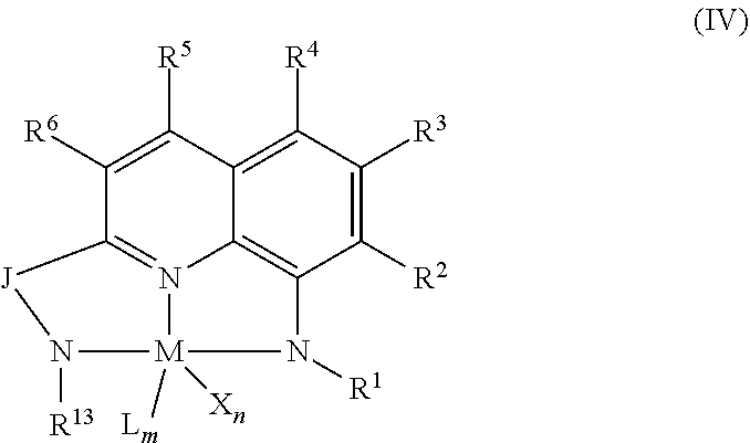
C1([R2])=C([R3])C([R4])=C2C3=C1N([R1])[M]1([Lm])([Xn])N3=C(C([R6])=C2[R5])[J]N1[R13]
